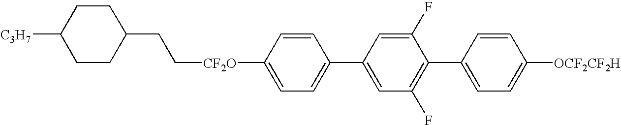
C([CF2O]C1=CC=C(C2=CC(F)=C(C3=CC=C([OCF2CF2H])C=C3)C(F)=C2)C=C1)CC1CCC([C3H7])CC1
